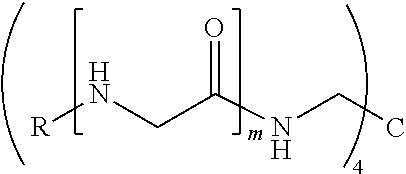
[R]NCC(NCC)=O
